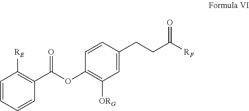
C1=CC=CC(C(OC2=C([ORG])C=C(CCC([RF])=O)C=C2)=O)=C1[RE]
